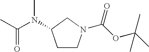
C1CN(C(OC(C)(C)C)=O)CC1N(C)C(C)=O
